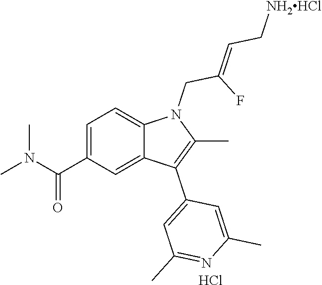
C1=C(C(=O)N(C)C)C=C2C(=C1)N(CC(F)=CC[NH2HCl])C(C)=C2C1=CC(C)=NC(C)=C1.Cl
